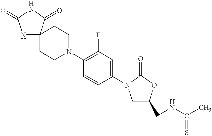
N1C2(C(=O)NC1=O)CCN(C1=C(F)C=C(N3CC(CNC(C)=S)OC3=O)C=C1)CC2
